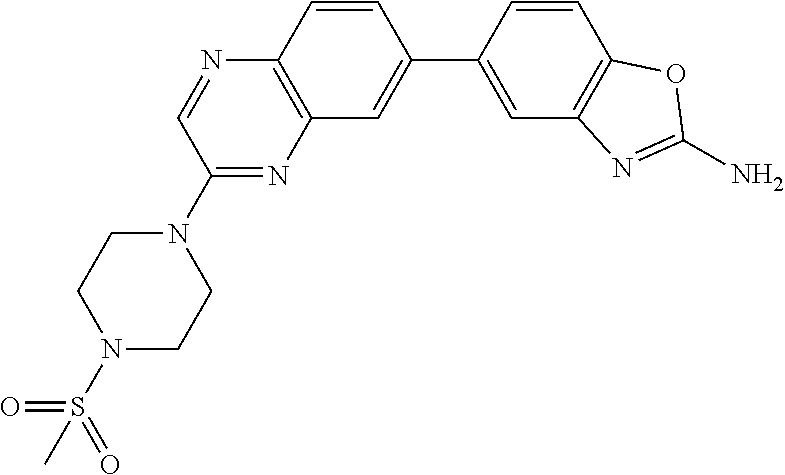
N1(S(=O)(=O)C)CCN(C2=NC3=C(N=C2)C=CC(C2=CC4=C(C=C2)OC(N)=N4)=C3)CC1
